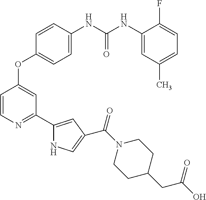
C1=C(NC(NC2=CC(C)=CC=C2F)=O)C=CC(OC2=CC(C3=CC(C(N4CCC(CC(O)=O)CC4)=O)=CN3)=NC=C2)=C1
